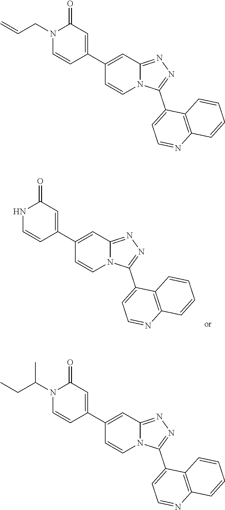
N1C=CC(C2=CC3=NN=C(C4=CC=NC5=C4C=CC=C5)N3C=C2)=CC1=O.N1(CC=C)C=CC(C2=CC3=NN=C(C4=CC=NC5=C4C=CC=C5)N3C=C2)=CC1=O.N1(C(CC)C)C=CC(C2=CC3=NN=C(C4=CC=NC5=C4C=CC=C5)N3C=C2)=CC1=O
